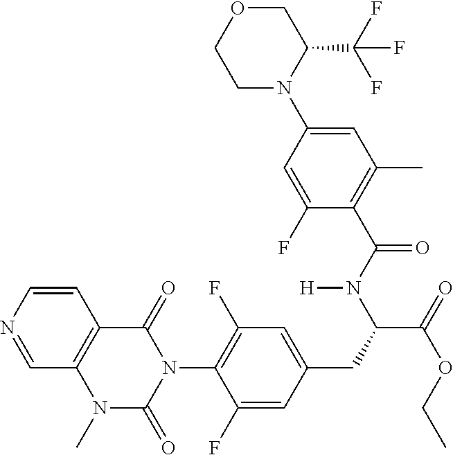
C1=NC=CC2=C1N(C)C(=O)N(C1=C(F)C=C(CC(C(=O)OCC)N(C(C3=C(C)C=C(N4C(C(F)(F)F)COCC4)C=C3F)=O)[H])C=C1F)C2=O
